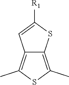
[R1]C1=CC2=C(C)SC(C)=C2S1
